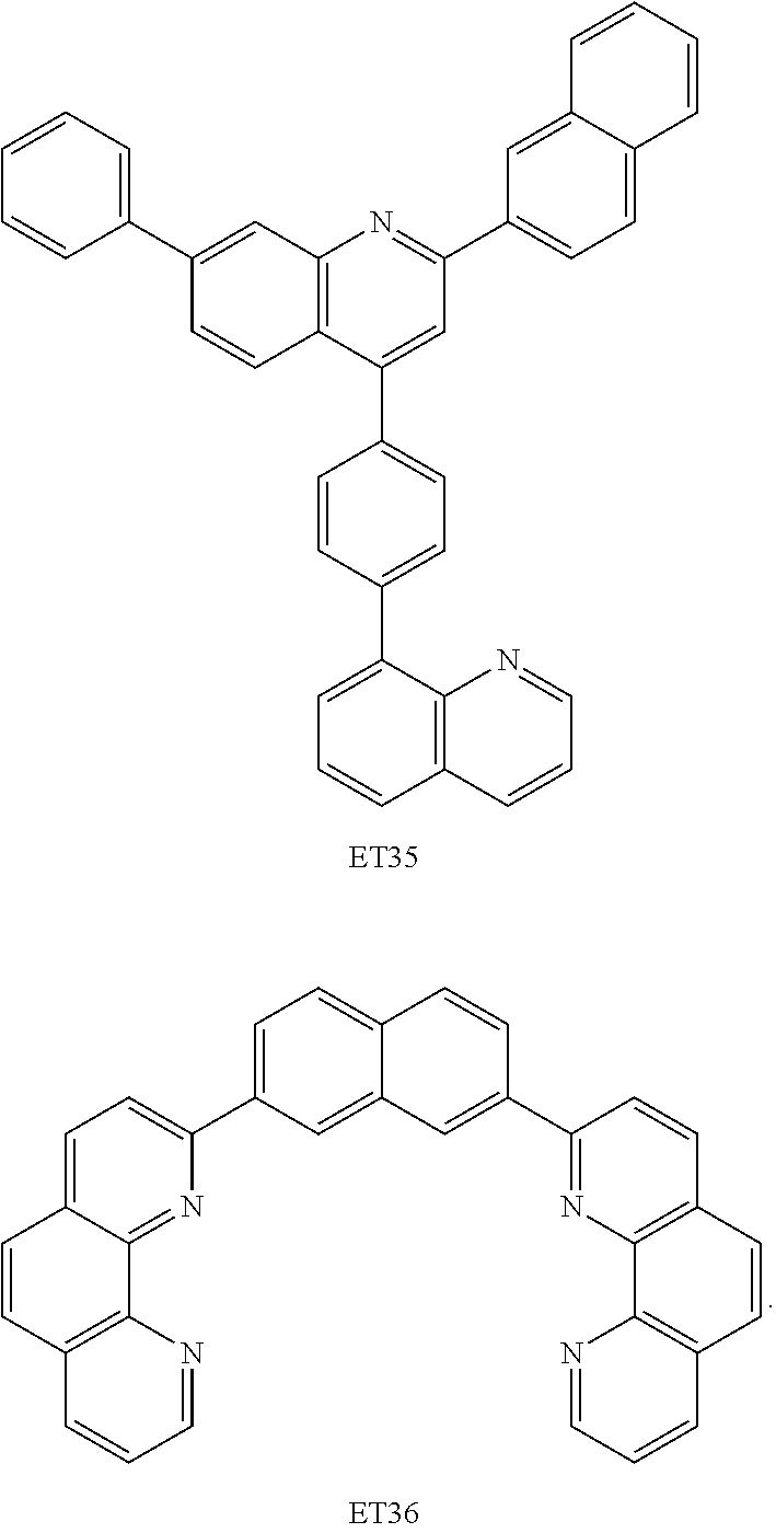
C12=C(C(C3=CC=C(C4=CC=CC5=C4N=CC=C5)C=C3)=CC(C3=CC=C4C(=C3)C=CC=C4)=N1)C=CC(C1=CC=CC=C1)=C2.C1=C(C2=CC=C3C(=N2)C2=C(C=C3)C=CC=N2)C=C2C(=C1)C=CC(C1=NC3=C(C=C1)C=CC1=C3N=CC=C1)=C2
